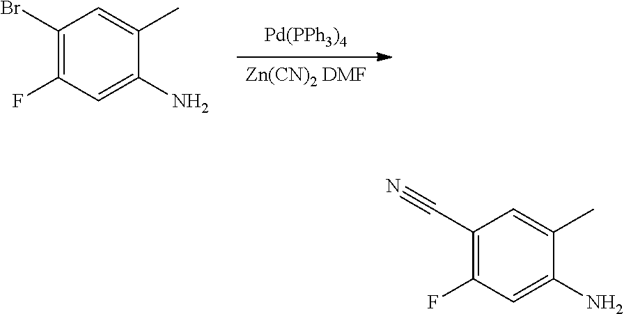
C1(N)=CC(F)=C(C#N)C=C1C.C1(N)=CC(F)=C(Br)C=C1C.[Pd(PPh3)4].[Zn(CN)2 DMF]
